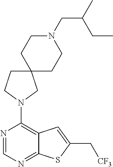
N1=CN=C2C(=C1N1CC3(CC1)CCN(CC(C)CC)CC3)C=C(C[CF3])S2
